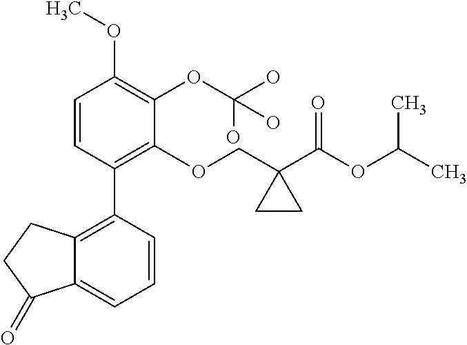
C1=CC(C2=C3C(=CC=C2)C(=O)CC3)=C(OCC2(C(OC(C)C)=O)CC2)C(OC(O)(O)O)=C1OC
